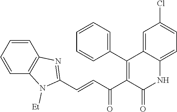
C(=CC(C1=C(C2=CC=CC=C2)C2=CC(Cl)=CC=C2NC1=O)=O)C1=NC2=C(C=CC=C2)N1[Et]
